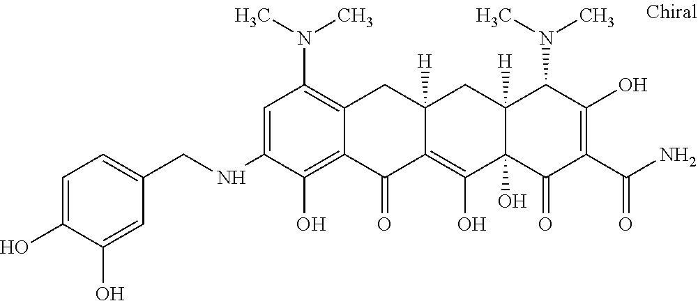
C12([H])C(O)(C(=O)C(C(N)=O)=C(O)C1N(C)C)C(O)=C1C([H])(C2)CC2=C(N(C)C)C=C(NCC3=CC=C(O)C(O)=C3)C(O)=C2C1=O
